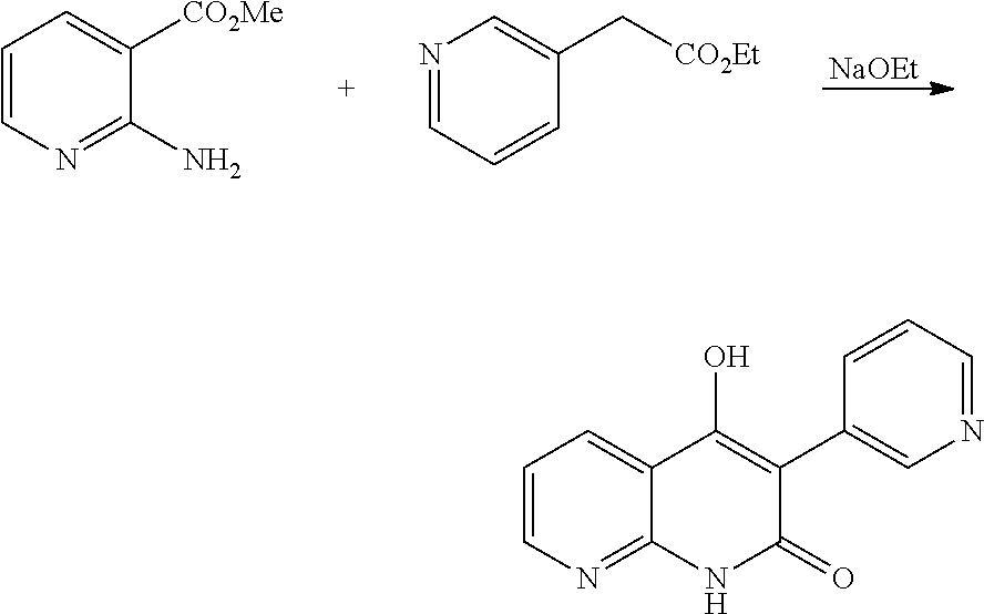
N1=CC=CC(C[CO2Et])=C1.C1=CN=C(N)C([CO2Me])=C1.[NaOEt].C1=CN=C2C(=C1)C(O)=C(C1=CN=CC=C1)C(=O)N2
